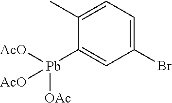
C1(Br)=CC=C(C)C([Pb]([AcO])([OAc])[AcO])=C1
